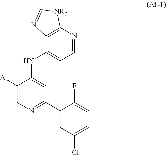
C1([A])=CN=C(C2=CC(Cl)=CC=C2F)C=C1NC1=CC=NC2=C1N=C[NR7]2
